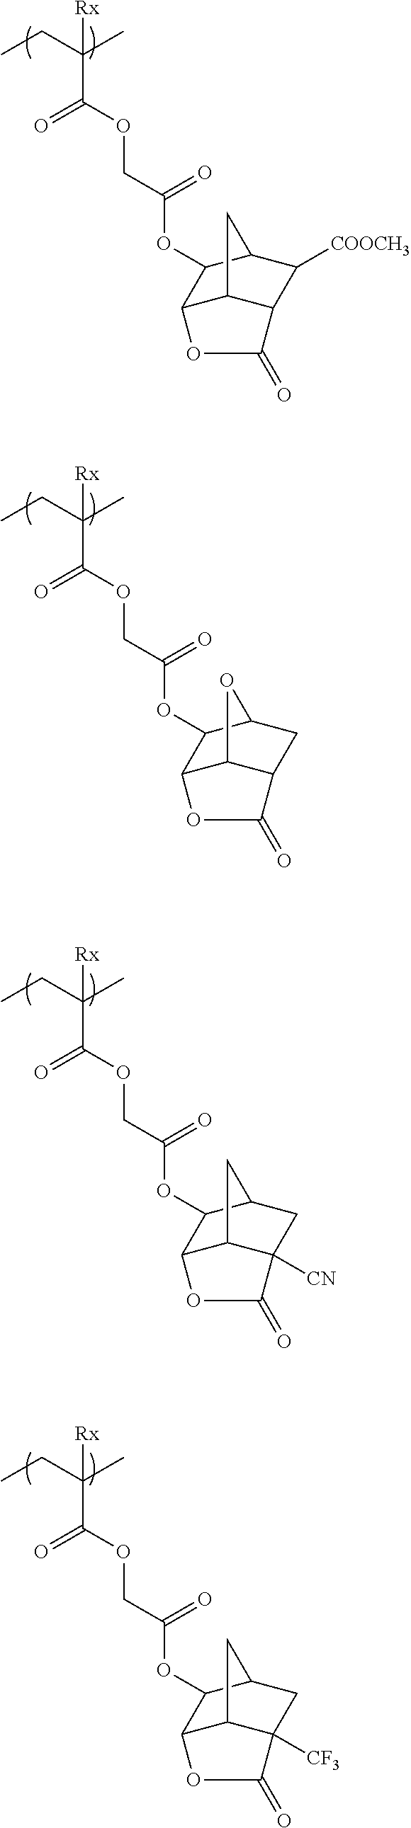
C(C(CC)(C)[Rx])(OCC(=O)OC1C2C3C(C([COOCH3])C1C3)C(=O)O2)=O.C(C(CC)(C)[Rx])(OCC(=O)OC1C2C3C(CC1O3)C(=O)O2)=O.C(C(CC)(C)[Rx])(OCC(=O)OC1C2C3C([CN])(CC1C3)C(=O)O2)=O.C(C(CC)(C)[Rx])(OCC(=O)OC1C2C3C([CF3])(CC1C3)C(=O)O2)=O
